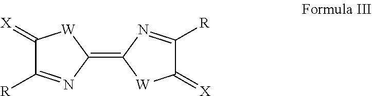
C1(=C2[W]C(=[X])C([R])=N2)[W]C(=[X])C([R])=N1
